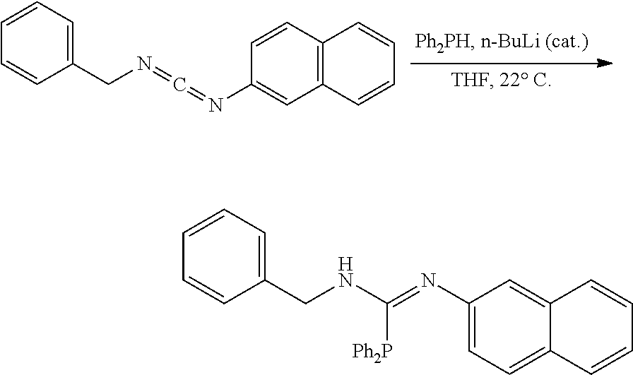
C1=CC=C(CN=C=NC2=CC3=C(C=C2)C=CC=C3)C=C1.C1=CC=C(CNC(=NC2=CC=C3C(=C2)C=CC=C3)[Ph2P])C=C1
